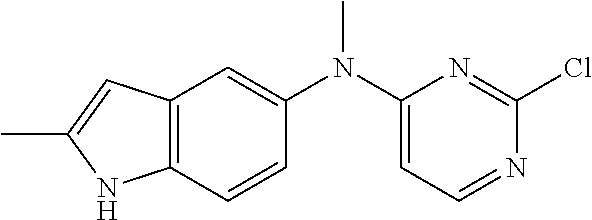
CC1=CC2=C(C=CC(N(C3=CC=NC(Cl)=N3)C)=C2)N1
